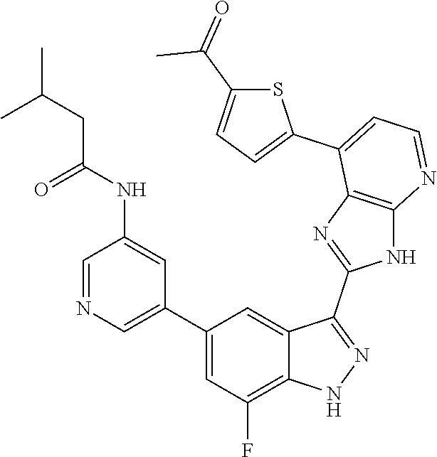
C1=NC=C(C2=CC(F)=C3C(=C2)C(C2=NC4=C(N2)N=CC=C4C2=CC=C(C(=O)C)S2)=NN3)C=C1NC(=O)CC(C)C
